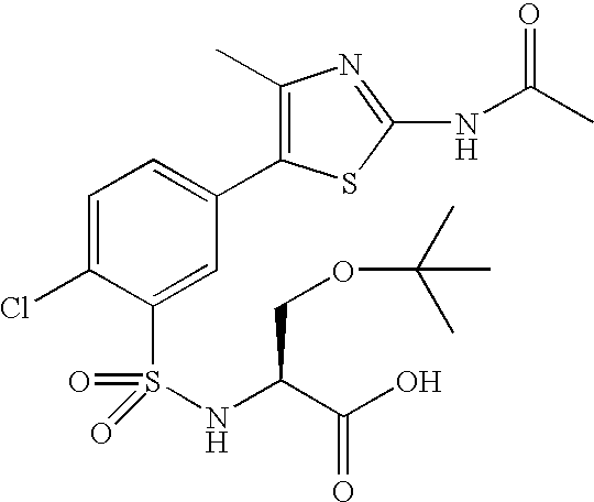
C1=C(Cl)C(S(=O)(=O)NC(C(O)=O)COC(C)(C)C)=CC(C2=C(C)N=C(NC(C)=O)S2)=C1
